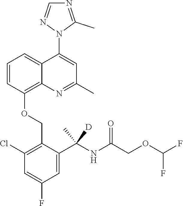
C1=CC(OCC2=C(Cl)C=C(F)C=C2C(NC(COC(F)F)=O)([D])C)=C2C(=C1)C(N1C(C)=NC=N1)=CC(C)=N2
